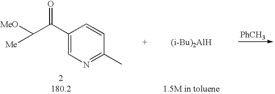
C1(C(C([MeO])[Me])=O)=CN=C(C)C=C1.[(i-Bu)2AlH].[PhCH3]
